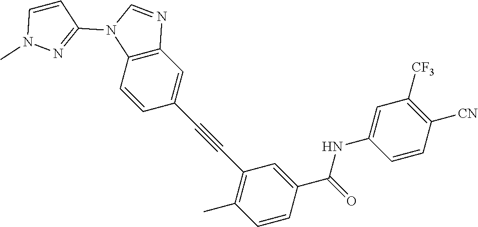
C1=CC2=C(C=C1C#CC1=C(C)C=CC(C(=O)NC3=CC([CF3])=C([CN])C=C3)=C1)N=CN2C1=NN(C)C=C1
